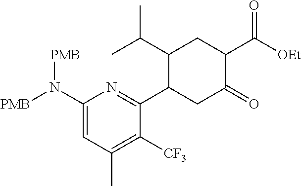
C1(N([PMB])[PMB])=CC(C)=C([CF3])C(C2CC(=O)C(C([OEt])=O)CC2C(C)C)=N1
